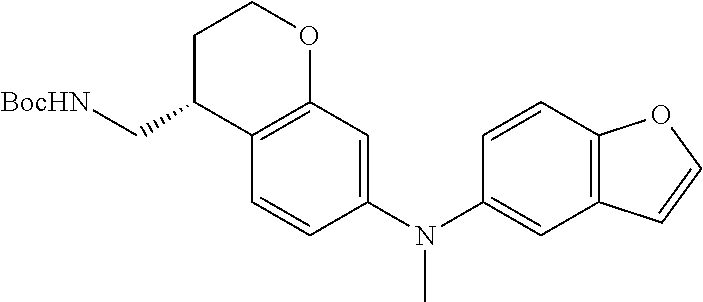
C1C(C[BocHN])C2=C(OC1)C=C(N(C1=CC3=C(C=C1)OC=C3)C)C=C2
